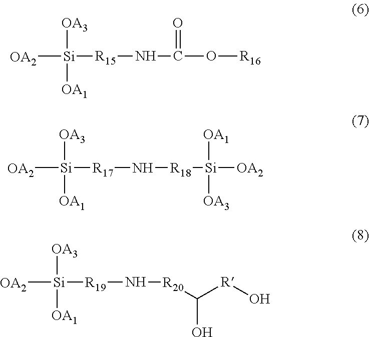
[OA2][Si]([R19]N[R20]C(O)[R]O)([OA3])[OA1].[OA2][Si]([R17]N[R18][Si]([OA2])([OA1])[OA3])([OA3])[OA1].[OA2][Si]([R15]NC(O[R16])=O)([OA3])[OA1]
